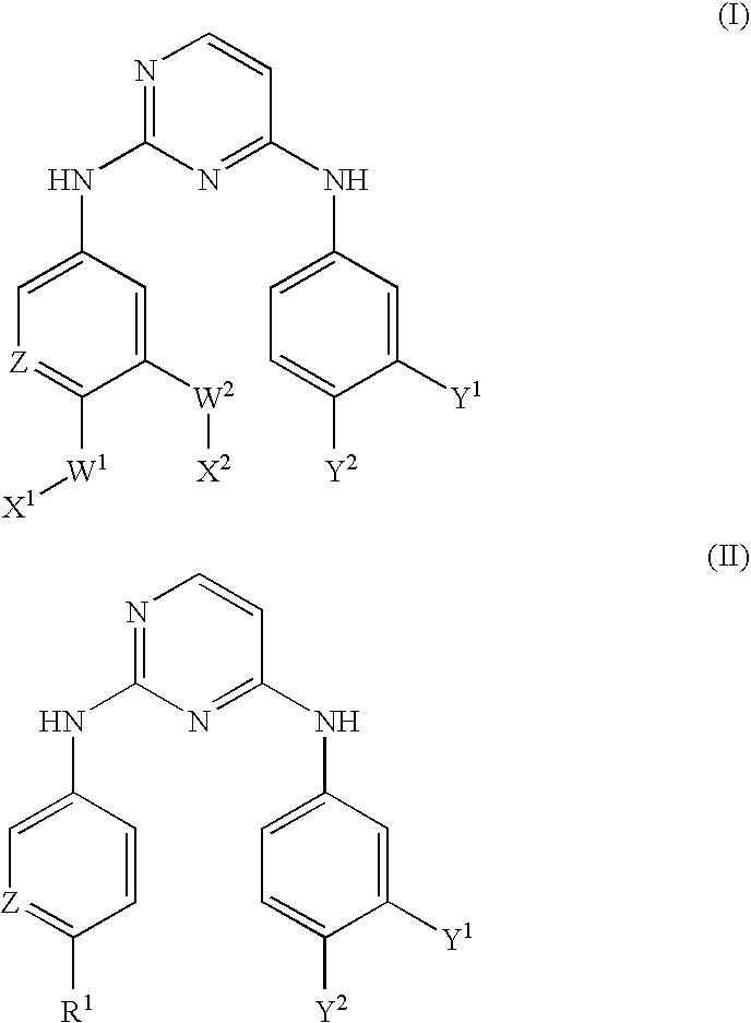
N1=C(NC2=C[Z]=C([W1][X1])C([W2][X2])=C2)N=C(NC2=CC=C([Y2])C([Y1])=C2)C=C1.N1=C(NC2=C[Z]=C([R1])C=C2)N=C(NC2=CC=C([Y2])C([Y1])=C2)C=C1
